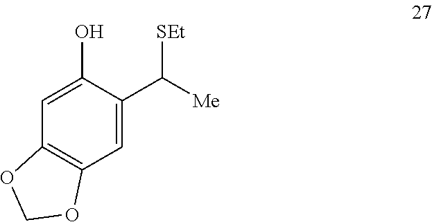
C12=C(C=C(C([Me])[SEt])C(O)=C1)OCO2
